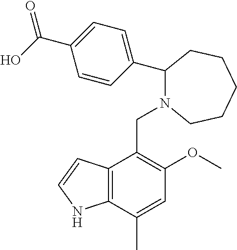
C1(C(O)=O)=CC=C(C2N(CC3=C(OC)C=C(C)C4=C3C=CN4)CCCCC2)C=C1
